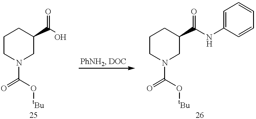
C1CN(C(=O)O[tBu])CC(C(O)=O)C1.C1CN(C(=O)O[tBu])CC(C(NC2=CC=CC=C2)=O)C1
